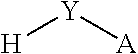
[H][Y][A]
